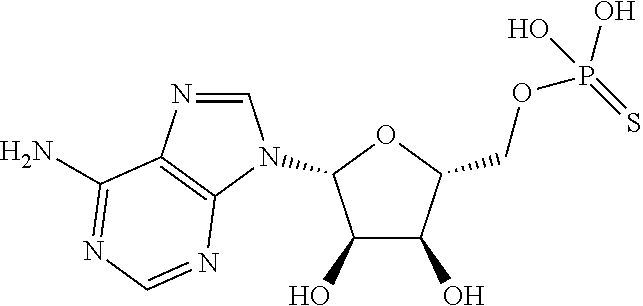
N1=CN(C2C(O)C(O)C(COP(O)(=S)O)O2)C2=C1C(N)=NC=N2
